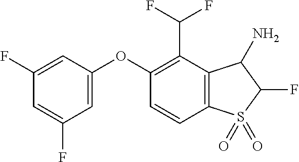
C1(F)=CC(OC2=C(C(F)F)C3=C(C=C2)S(=O)(=O)C(F)C3N)=CC(F)=C1
